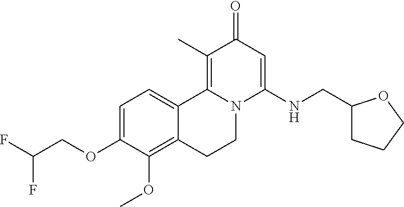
C1=C(OCC(F)F)C(OC)=C2C(=C1)C1=C(C)C(=O)C=C(NCC3CCCO3)N1CC2
